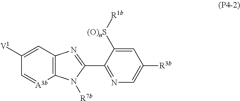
C1([V1])=CC2=C([A3b]=C1)N([R7b])C(C1=NC=C([R3b])C=C1[(O)nS][R1b])=N2
